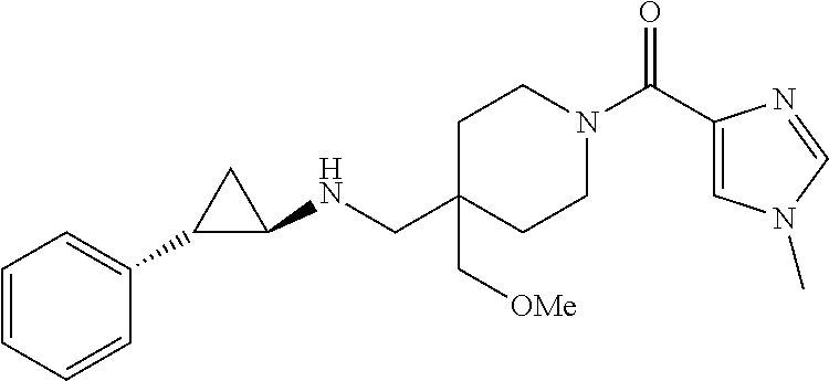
C1(C(N2CCC(CNC3CC3C3=CC=CC=C3)(C[OMe])CC2)=O)=CN(C)C=N1
